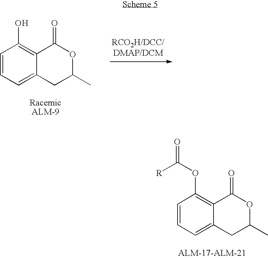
C1=CC=C2C(=C1O)C(=O)OC(C)C2.C1=CC=C2C(=C1OC(=O)[R])C(=O)OC(C)C2
